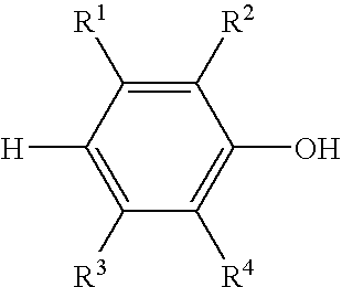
C1([R2])=C([R1])C([H])=C([R3])C([R4])=C1O
